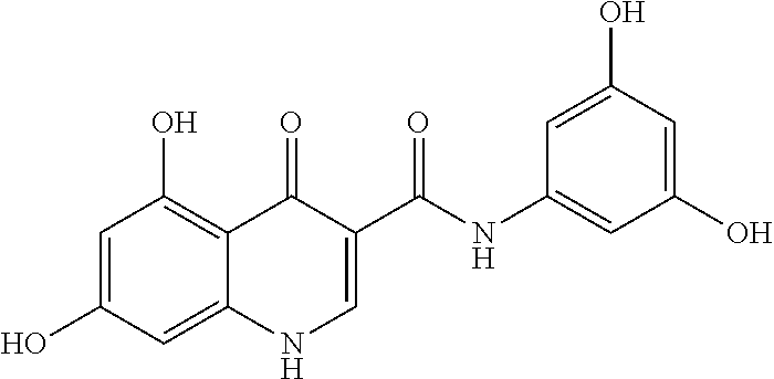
C1=C(O)C=C2C(=C1O)C(=O)C(C(=O)NC1=CC(O)=CC(O)=C1)=CN2
